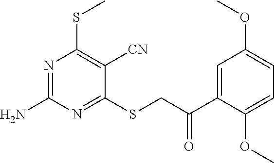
N1=C(N)N=C(SCC(C2=CC(OC)=CC=C2OC)=O)C([CN])=C1SC
